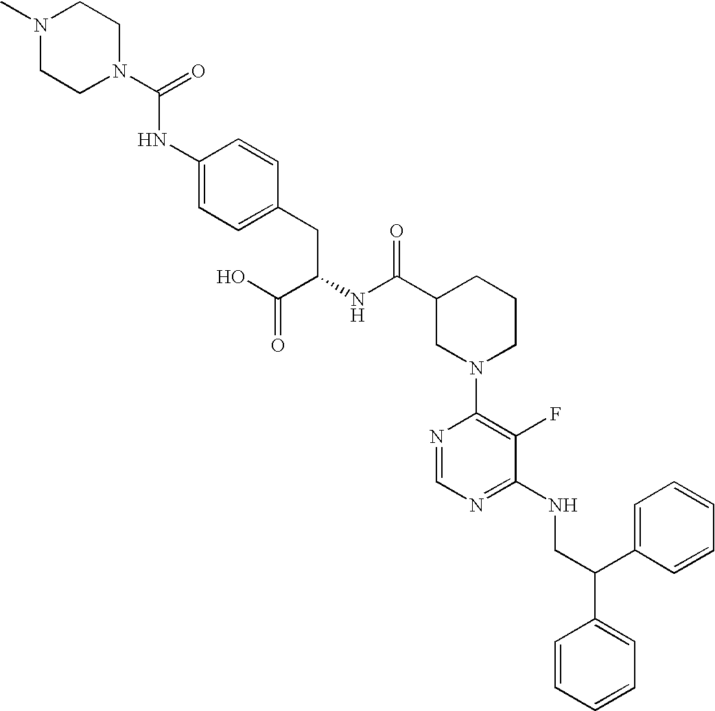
N1(C)CCN(C(=O)NC2=CC=C(CC(NC(C3CN(C4=C(F)C(NCC(C5=CC=CC=C5)C5=CC=CC=C5)=NC=N4)CCC3)=O)C(O)=O)C=C2)CC1
